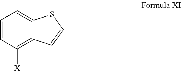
C1=CC([X])=C2C(=C1)SC=C2
